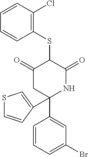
C1(SC2C(=O)CC(C3=CC(Br)=CC=C3)(C3=CSC=C3)NC2=O)=C(Cl)C=CC=C1
